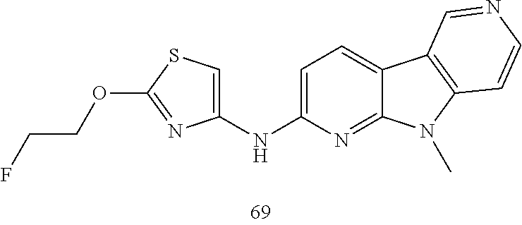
C1(NC2=CC=C3C(=N2)N(C)C2=C3C=NC=C2)=CSC(OCCF)=N1
